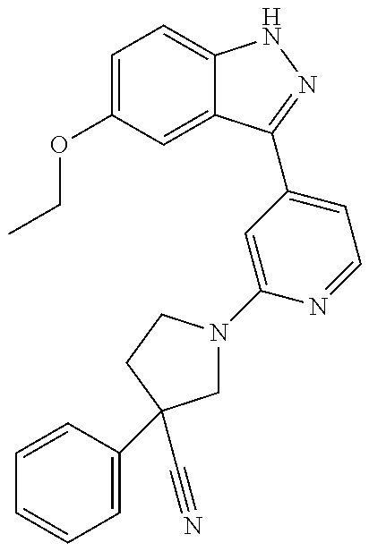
CCOC1=CC=C2C(=C1)C(C1=CC=NC(N3CC(C4=CC=CC=C4)(C#N)CC3)=C1)=NN2
